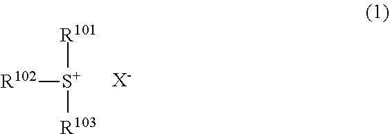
[R101][S+]([R103])[R102].[X-]
